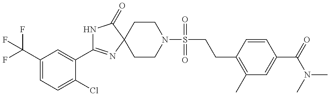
N1C(C2=CC(C(F)(F)F)=CC=C2Cl)=NC2(C1=O)CCN(S(CCC1=C(C)C=C(C(N(C)C)=O)C=C1)(=O)=O)CC2
